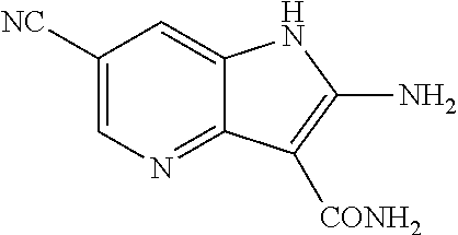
C1([NC])=CN=C2C(=C1)NC(N)=C2[CONH2]
